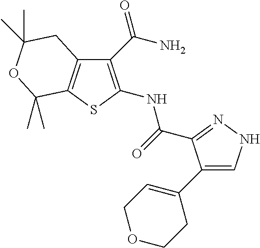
C12=C(SC(NC(=O)C3=NNC=C3C3=CCOCC3)=C1C(N)=O)C(C)(C)OC(C)(C)C2
